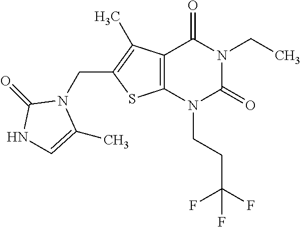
C12=C(N(CCC(F)(F)F)C(=O)N(CC)C1=O)SC(CN1C(=O)NC=C1C)=C2C
